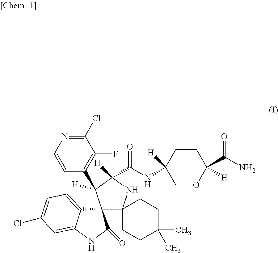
C12(C3(NC([H])(C(NC4([H])COC(C(=O)N)([H])CC4)=O)C1([H])C1=C(F)C(Cl)=NC=C1)CCC(C)(C)CC3)C1=CC=C(Cl)C=C1NC2=O
